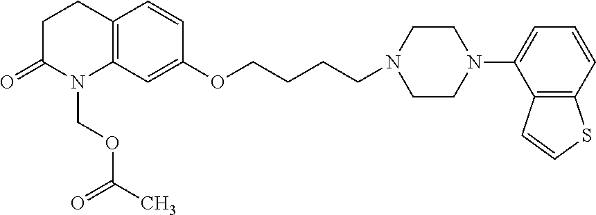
C12=C(C=C(OCCCCN3CCN(C4=CC=CC5=C4C=CS5)CC3)C=C1)N(COC(=O)C)C(=O)CC2
